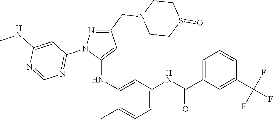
C1(CN2CCS(=O)CC2)=NN(C2=NC=NC(NC)=C2)C(NC2=CC(NC(C3=CC=CC(C(F)(F)F)=C3)=O)=CC=C2C)=C1
